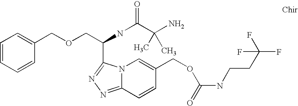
N12C(=NN=C1C(COCC1=CC=CC=C1)NC(C(N)(C)C)=O)C=CC(COC(NCCC(F)(F)F)=O)=C2
